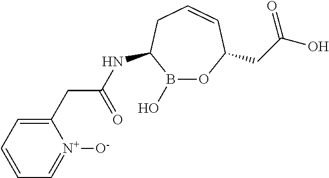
B1(O)OC(CC(O)=O)C=CCC1NC(CC1=CC=CC=[N+]1[O-])=O
